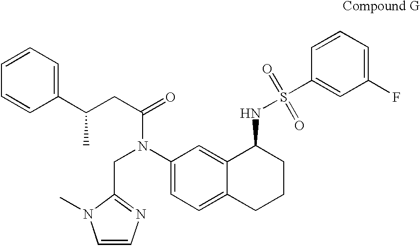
C1(N(CC2=NC=CN2C)C(=O)CC(C2=CC=CC=C2)C)=CC=C2C(=C1)C(NS(=O)(=O)C1=CC(F)=CC=C1)CCC2
